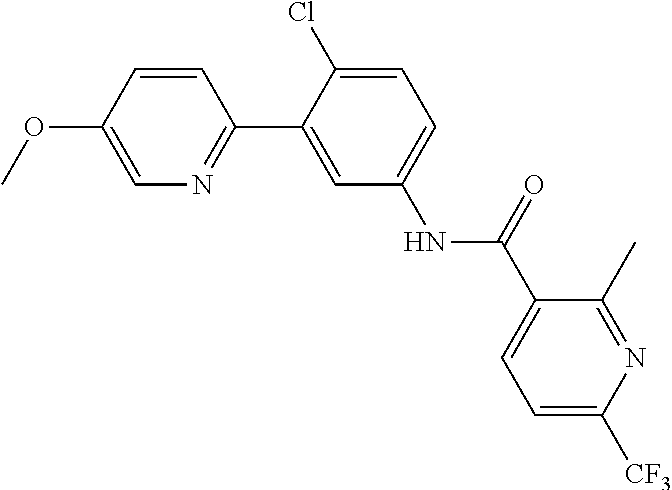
C1=CC(OC)=CN=C1C1=CC(NC(C2=CC=C([CF3])N=C2C)=O)=CC=C1Cl
